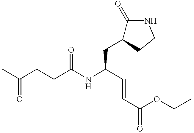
CC(CCC(NC(C=CC(OCC)=O)CC1C(=O)NCC1)=O)=O
